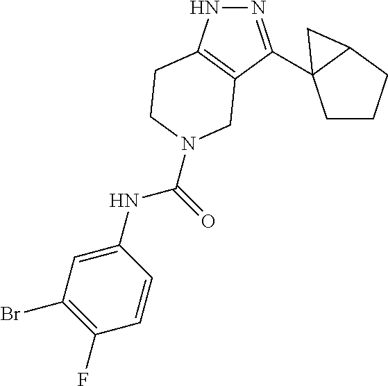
N1=C(C23CCCC2C3)C2=C(N1)CCN(C(NC1=CC(Br)=C(F)C=C1)=O)C2
